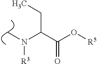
C(C(O[R5])=O)(N(C)[R3])CC
